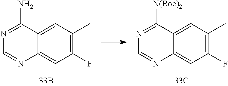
C1(F)=C(C)C=C2C(=C1)N=CN=C2[N(Boc)2].C1(F)=C(C)C=C2C(=C1)N=CN=C2N
